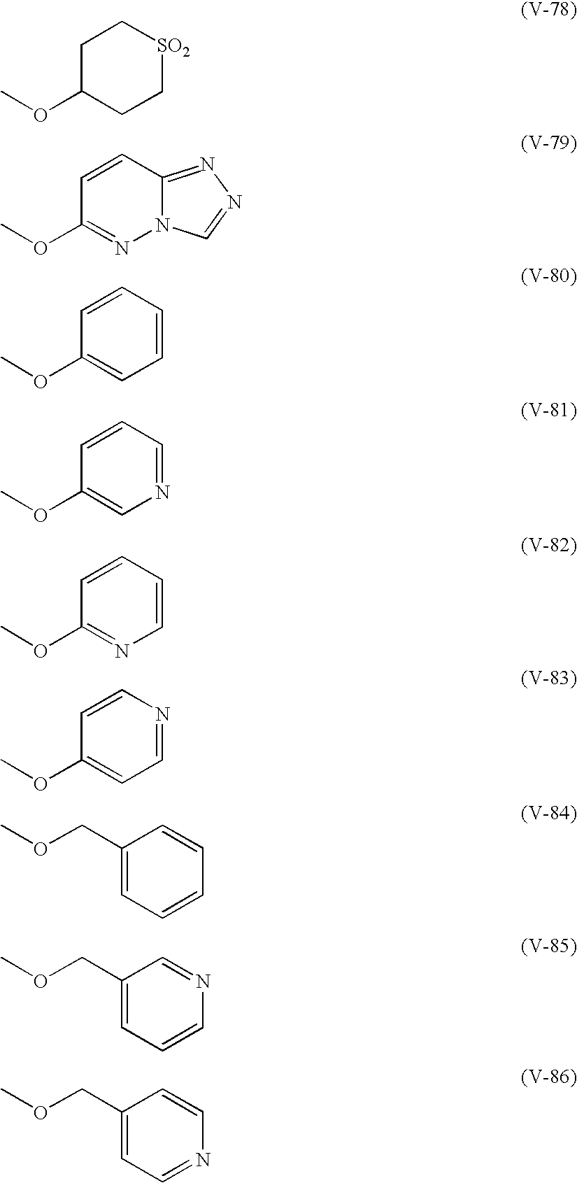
C1C(OC)CC[SO2]C1.C1=CC2=NN=CN2N=C1OC.C1=CC=CC=C1OC.C1=CC=NC=C1OC.C1=CC=CN=C1OC.C1=CN=CC=C1OC.C1(COC)=CC=CC=C1.C1(COC)=CC=CN=C1.C1(COC)=CC=NC=C1
